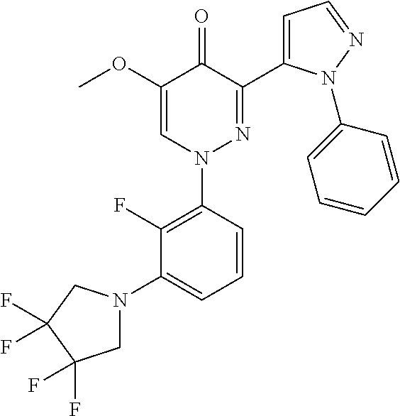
C1(F)=C(N2N=C(C3=CC=NN3C3=CC=CC=C3)C(=O)C(OC)=C2)C=CC=C1N1CC(F)(F)C(F)(F)C1
